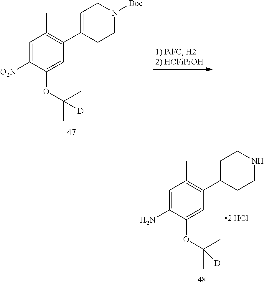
C1=C(N)C(OC(C)(C)[D])=CC(C2CCNCC2)=C1C.C1=C([O2N])C(OC(C)(C)[D])=CC(C2=CCN([Boc])CC2)=C1C
